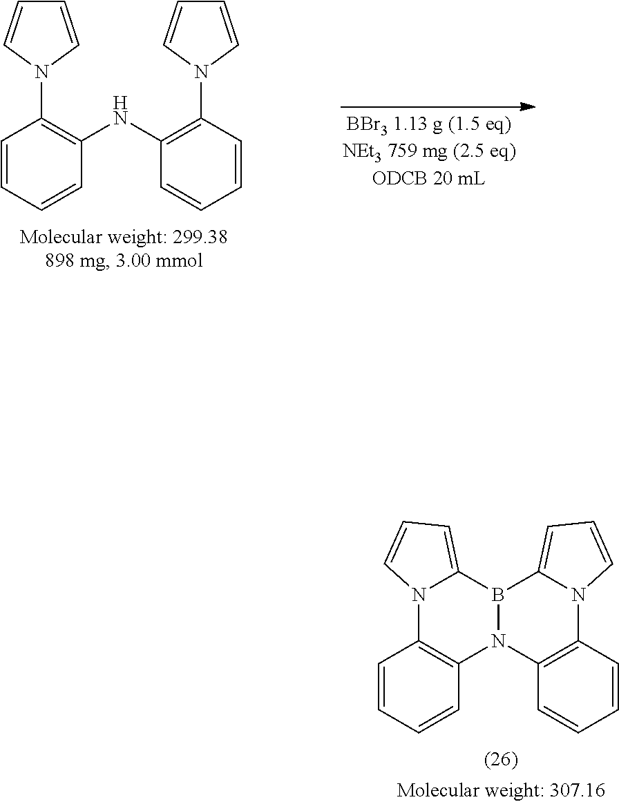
C12=C(N3C(=CC=C3)B3N1C1=C(N4C3=CC=C4)C=CC=C1)C=CC=C2.C1=CN(C2=C(NC3=C(N4C=CC=C4)C=CC=C3)C=CC=C2)C=C1
